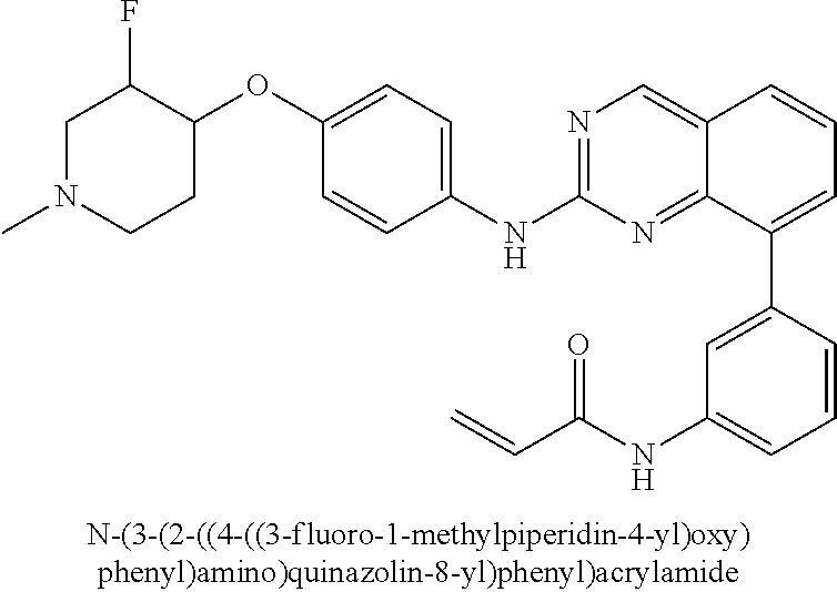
C1(OC2=CC=C(NC3=NC=C4C(=N3)C(C3=CC(NC(C=C)=O)=CC=C3)=CC=C4)C=C2)C(F)CN(C)CC1
